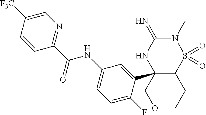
C12(C3=CC(NC(C4=NC=C([F3C])C=C4)=O)=CC=C3F)C(S(=O)(=O)N(C)C(=N)N1)CCOC2
